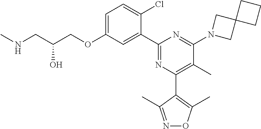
C1=C(OCC(CNC)O)C=C(C2=NC(C3=C(C)ON=C3C)=C(C)C(N3CC4(C3)CCC4)=N2)C(Cl)=C1
